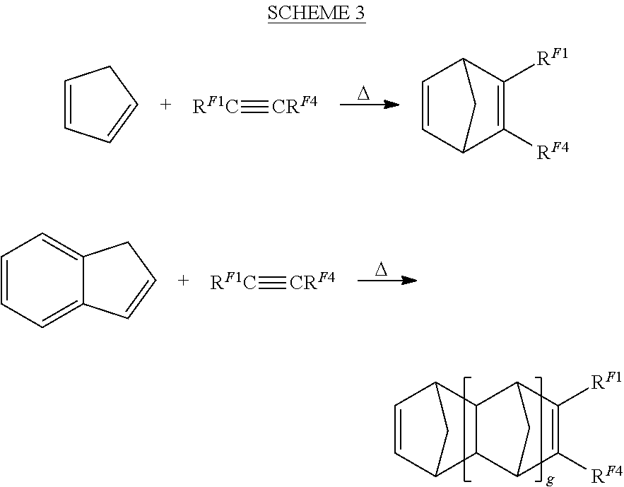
C12C(C3C([RF4])=C([RF1])C1C3)C1C=CC2C1.C1=CC=CC1.[RF1C]#[CRF4].[D].C1=CC2C([RF4])=C([RF1])C1C2.C12=CC=CC=C1C=CC2.[RF1C]#[CRF4].[D]
